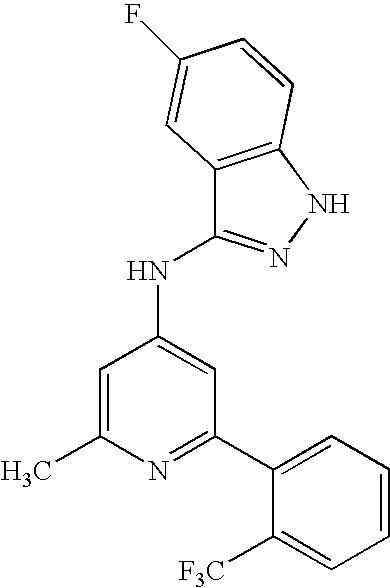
N1=C(C2=CC=CC=C2[F3C])C=C(NC2=NNC3=C2C=C(F)C=C3)C=C1C
